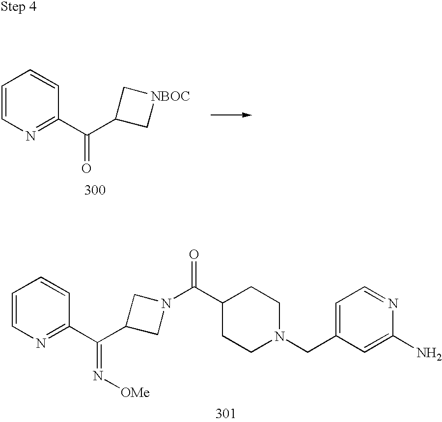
C1=CN=C(C(C2C[NBOC]C2)=O)C=C1.C1=CN=C(C(C2CN(C(C3CCN(CC4=CC=NC(N)=C4)CC3)=O)C2)=N[OMe])C=C1
